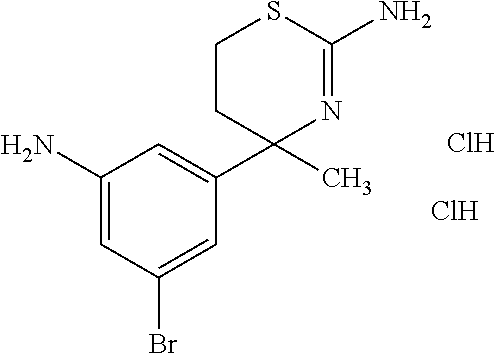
Cl.Cl.C1CC(C2=CC(N)=CC(Br)=C2)(C)N=C(N)S1
